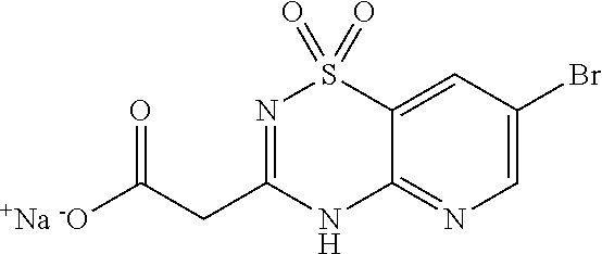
N1C2=NC=C(Br)C=C2S(=O)(=O)N=C1CC([+Na -O])=O
